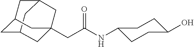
C12CC3CC(C1)CC(CC(NC1CCC(O)CC1)=O)(C3)C2
